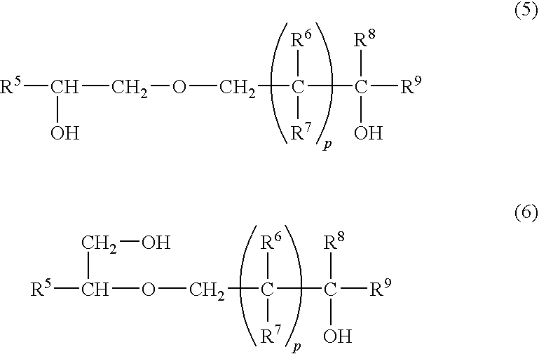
[R5]C(COCC(C([R9])([R8])O)([R6])[R7])O.[R5]C(OCC(C([R9])([R8])O)([R6])[R7])CO
